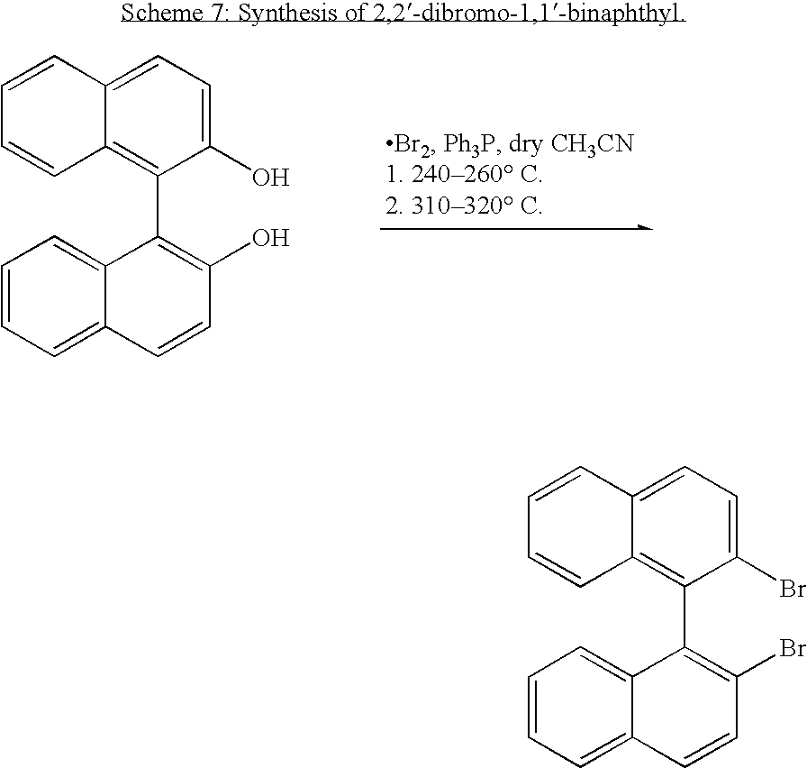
C12=C(C3=C(O)C=CC4=CC=CC=C34)C(O)=CC=C1C=CC=C2.C12=C(C3=C(Br)C=CC4=CC=CC=C34)C(Br)=CC=C1C=CC=C2
